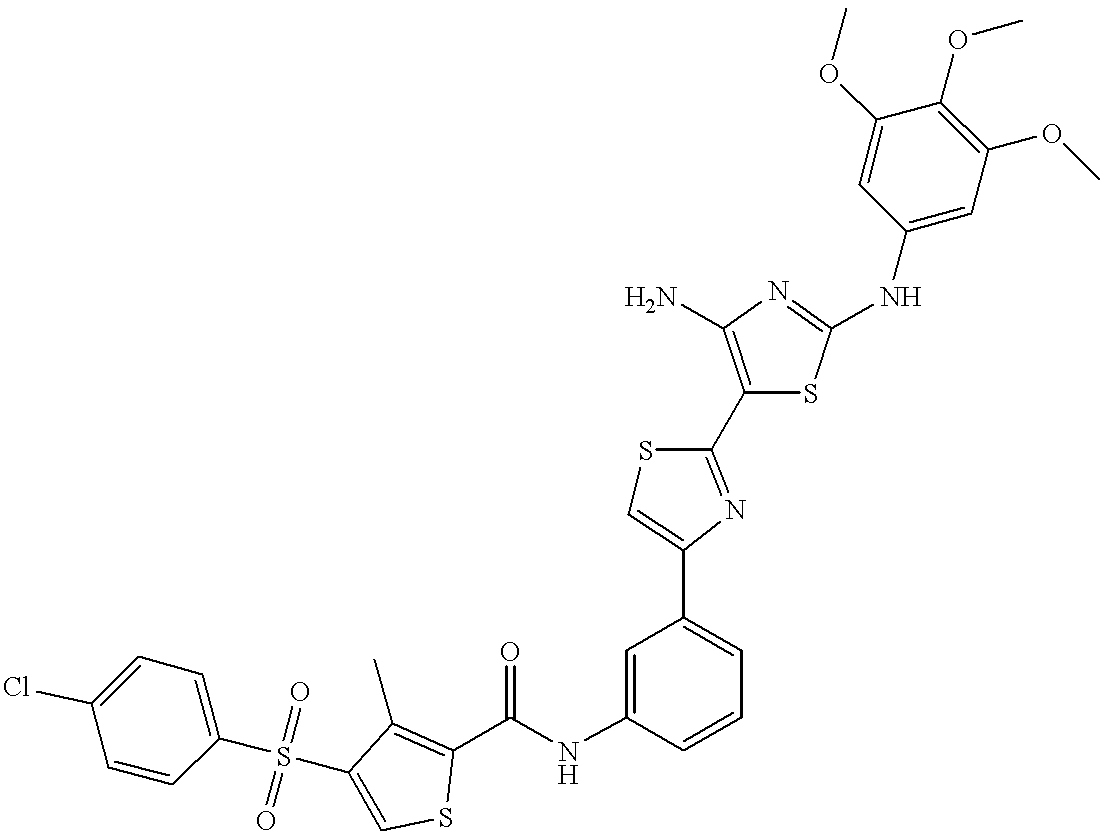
C(NC1=CC(C2=CSC(C3=C(N)N=C(NC4=CC(OC)=C(OC)C(OC)=C4)S3)=N2)=CC=C1)(=O)C1=C(C)C(S(C2=CC=C(Cl)C=C2)(=O)=O)=CS1
